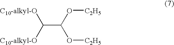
C(C(O[C2H5])O[C2H5])([C10-alkyl-O])[C10-alkyl-O]
